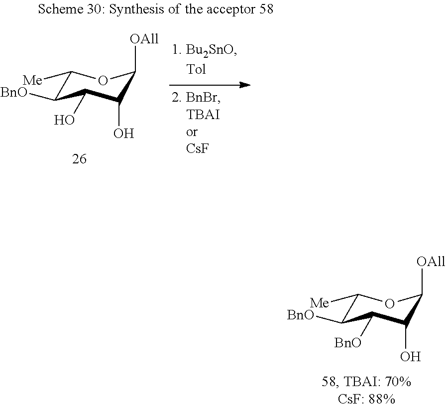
C1([Me])C([BnO])C([BnO])C(O)C([OAll])O1.C1([Me])C([BnO])C(O)C(O)C([OAll])O1
